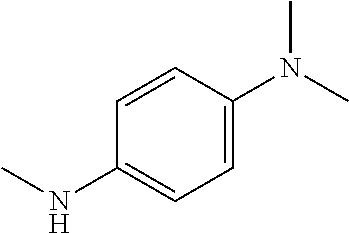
C1(NC)=CC=C(N(C)C)C=C1
